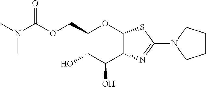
C1(COC(N(C)C)=O)C(O)C(O)C2C(O1)SC(N1CCCC1)=N2
